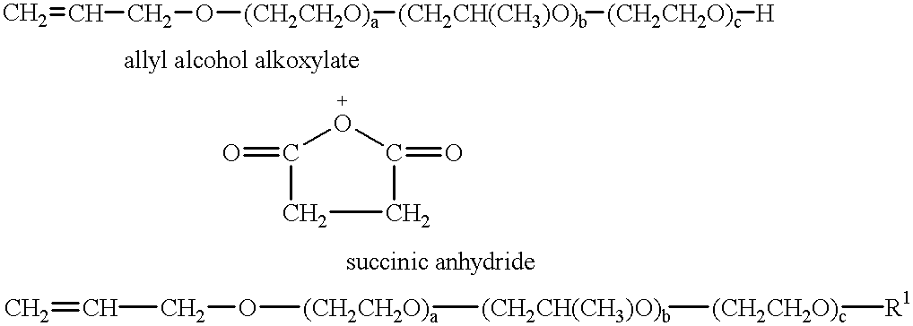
C=CCO[(CH2CH2O)a][(CH2CH(CH3)O)b][(CH2CH2O)c][H].C1(=O)CCC(=O)O1.C=CCO[(CH2CH2O)a][(CH2CH(CH3)O)b][(CH2CH2O)c][R1]
